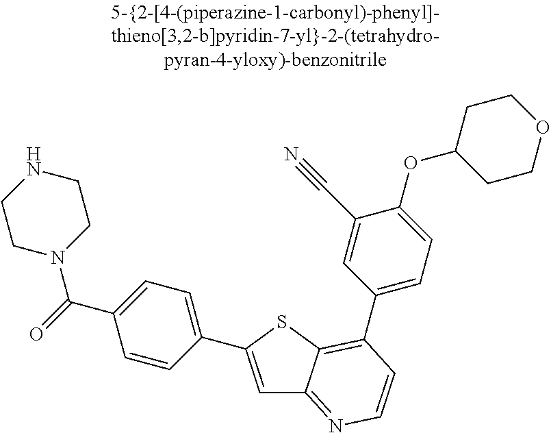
C1=C(C2=CC=C(C(=O)N3CCNCC3)C=C2)SC2=C(C3=CC=C(OC4CCOCC4)C(C#N)=C3)C=CN=C12
